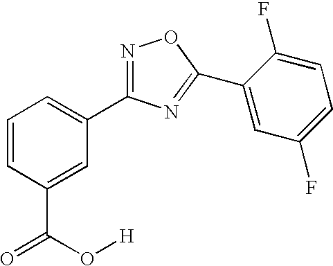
C1=CC(C(=O)O[H])=CC(C2=NOC(C3=CC(F)=CC=C3F)=N2)=C1
